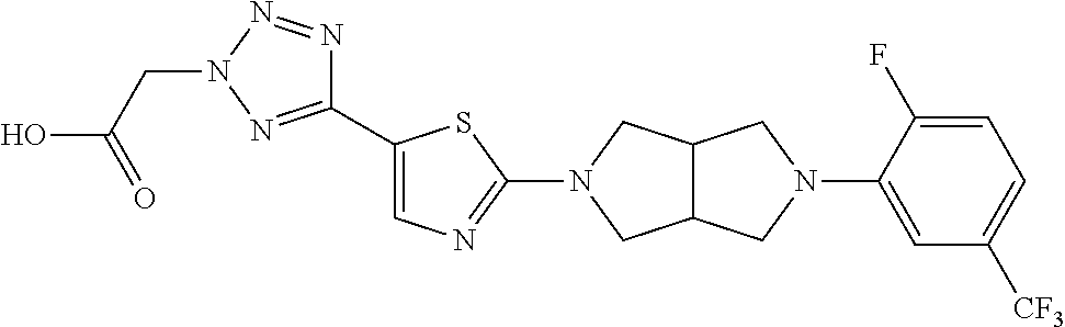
C1(C2=CN=C(N3CC4C(C3)CN(C3=CC([CF3])=CC=C3F)C4)S2)=NN(CC(O)=O)N=N1
